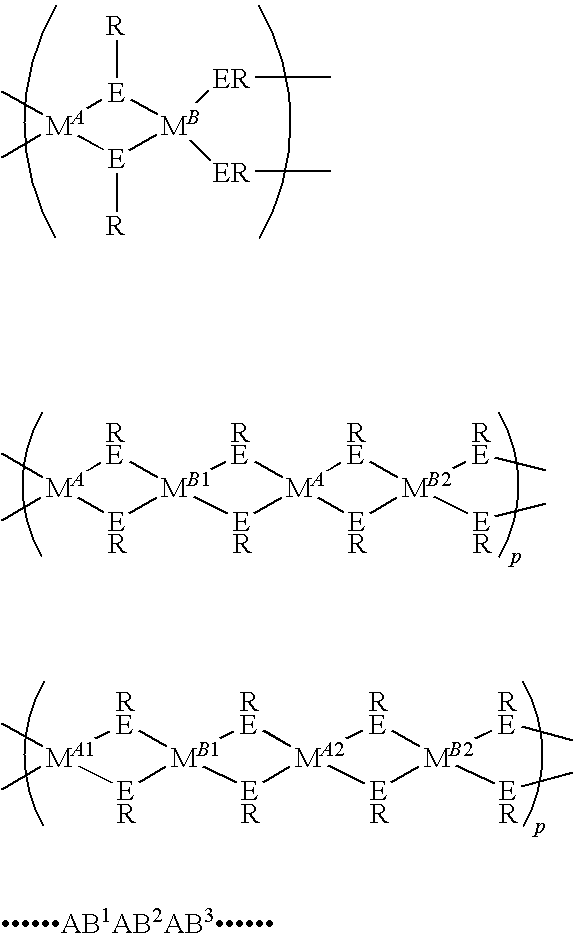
C[MA]1(C)[RE][MB1]2([ER]1)[RE][MA]1([ER]2)[RE][MB2]([RE]C)([ER]C)[ER]1.C[MA1]1(C)[RE][MB1]2([ER]1)[RE][MA2]1([ER]2)[RE][MB2]([RE]C)([ER]C)[ER]1.C[MA]1(C)[E]([R])[MB]([ER]C)([ER]C)[E]1[R]
